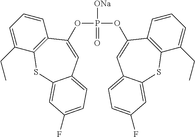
P([ONa])(=O)(OC1=CC2=CC=C(F)C=C2SC2=C1C=CC=C2CC)OC1=CC2=CC=C(F)C=C2SC2=C1C=CC=C2CC
